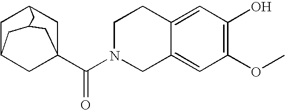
C1C2CC3(C(=O)N4CC5=CC(OC)=C(O)C=C5CC4)CC1CC(C2)C3
